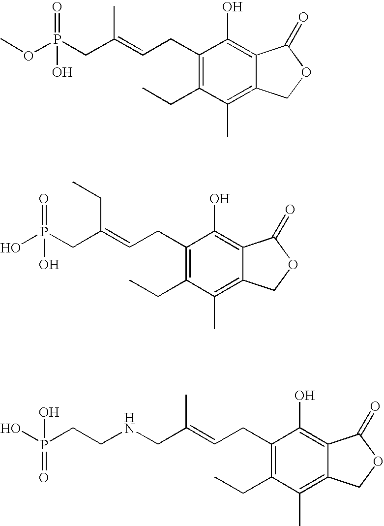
COP(CC(=CCC1=C(CC)C(C)=C2C(=C1O)C(=O)OC2)C)(=O)O.OP(CC(=CCC1=C(CC)C(C)=C2C(=C1O)C(=O)OC2)CC)(=O)O.N(CC(=CCC1=C(CC)C(C)=C2C(=C1O)C(=O)OC2)C)CCP(O)(=O)O
